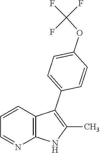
C1=CC2=C(N=C1)NC(C)=C2C1=CC=C(OC(F)(F)F)C=C1
